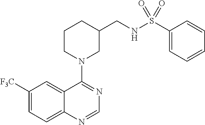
C1([F3C])=CC=C2C(=C1)C(N1CC(CNS(C3=CC=CC=C3)(=O)=O)CCC1)=NC=N2
